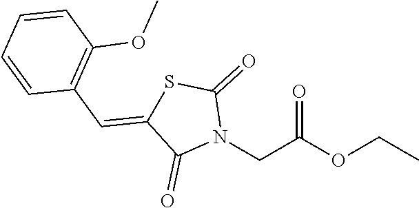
N1(CC(OCC)=O)C(=O)SC(=CC2=C(OC)C=CC=C2)C1=O
